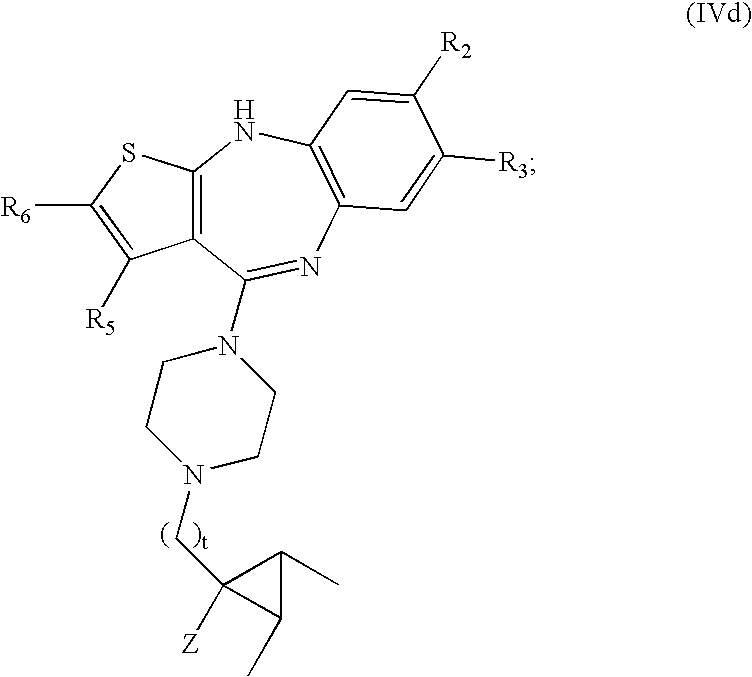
C12=C(SC([R6])=C1[R5])NC1=C(N=C2N2CCN(CC3([Z])C(C)C3C)CC2)C=C([R3])C([R2])=C1
